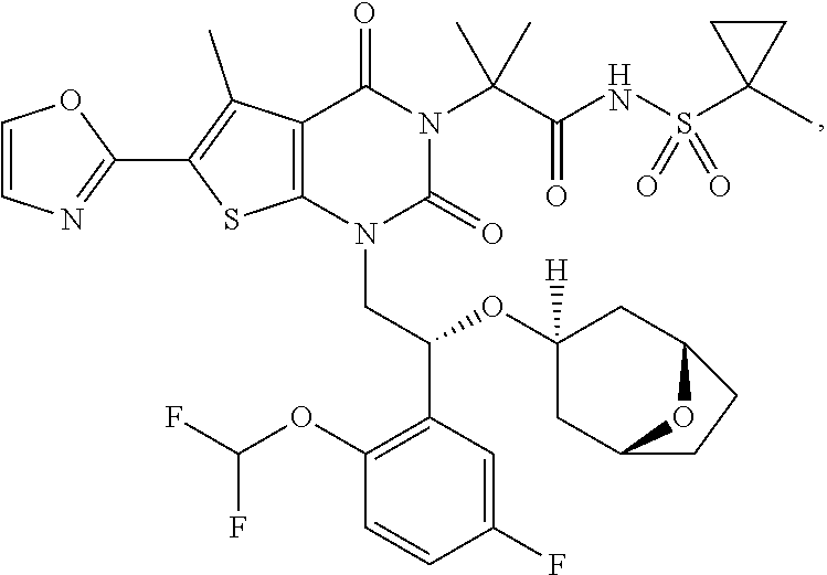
C12=C(N(CC(C3=C(OC(F)F)C=CC(F)=C3)OC3([H])CC4OC(C3)CC4)C(=O)N(C(C(=O)NS(C3(C)CC3)(=O)=O)(C)C)C1=O)SC(C1=NC=CO1)=C2C
